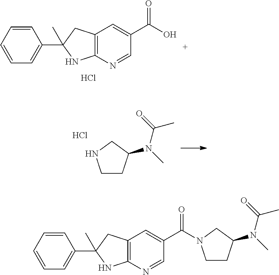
C1=CC=CC=C1C1(C)NC2=C(C1)C=C(C(=O)O)C=N2.Cl.C1CC(N(C(C)=O)C)CN1.Cl.C1=CC=CC=C1C1(C)NC2=C(C1)C=C(C(=O)N1CCC(N(C(C)=O)C)C1)C=N2
